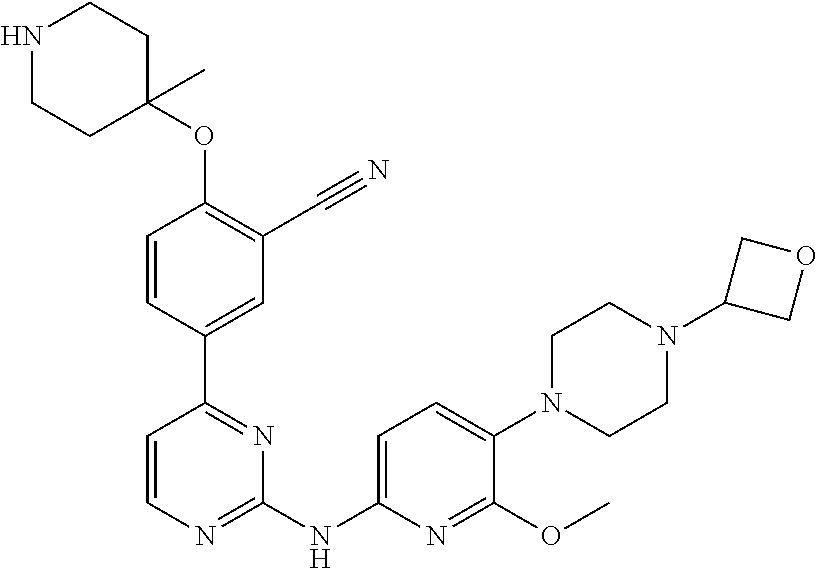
N1CCC(OC2=C(C#N)C=C(C3=NC(NC4=CC=C(N5CCN(C6COC6)CC5)C(OC)=N4)=NC=C3)C=C2)(C)CC1
